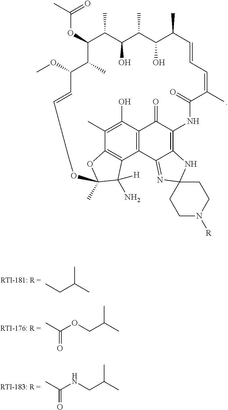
C(OC1C(C)C(OC)C=CCCCOC2(C)OC3=C(C4=C(C(=O)C(=C5C4=NC4(N5)CCN([R])CC4)NC(=O)C(C)=CC=CC(C)C(O)C(C)C(O)C1C)C(O)=C3C)C2(N)[H])(C)=O.CC(OCC(C)C)=O.CC(NCC(C)C)=O.CCC(C)C
